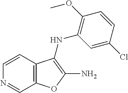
C12=C(C=CN=C1)C(NC1=C(OC)C=CC(Cl)=C1)=C(N)O2
